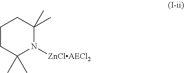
C1CC(C)(C)N([ZnClAECl2])C(C)(C)C1
